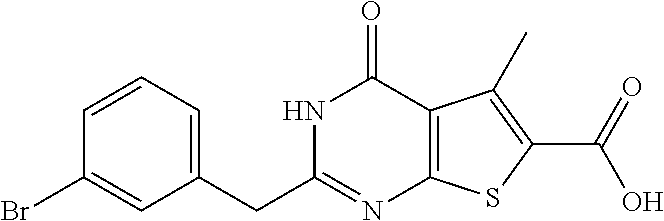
C1=CC=C(CC2=NC3=C(C(=O)N2)C(C)=C(C(=O)O)S3)C=C1Br
